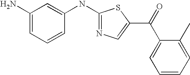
C1(N)=CC=CC(NC2=NC=C(C(=O)C3=CC=CC=C3C)S2)=C1
